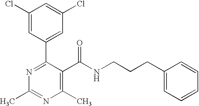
C1(Cl)=CC(C2=NC(C)=NC(C)=C2C(NCCCC2=CC=CC=C2)=O)=CC(Cl)=C1
